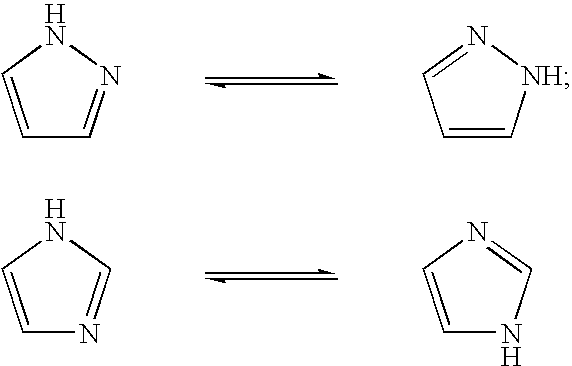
C1=CNN=C1.C1=C[NH]N=C1.C1=CNC=N1.C1=CN=CN1
